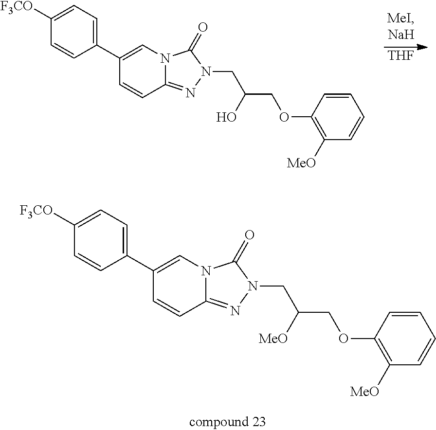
C1(C2=CC=C([F3CO])C=C2)=CN2C(=NN(CC(COC3=C([MeO])C=CC=C3)O)C2=O)C=C1.[THF].C1(C2=CC=C([F3CO])C=C2)=CN2C(=NN(CC(COC3=C([MeO])C=CC=C3)[MeO])C2=O)C=C1
